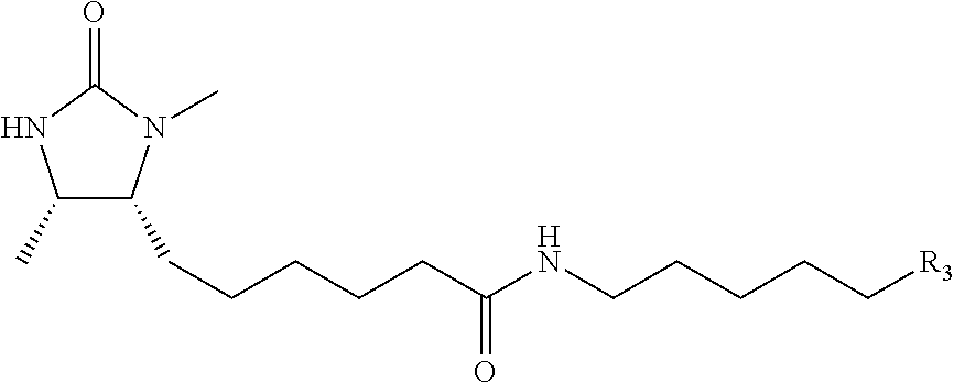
C1(C)C(CCCCCC(NCCCCC[R3])=O)N(C)C(=O)N1
